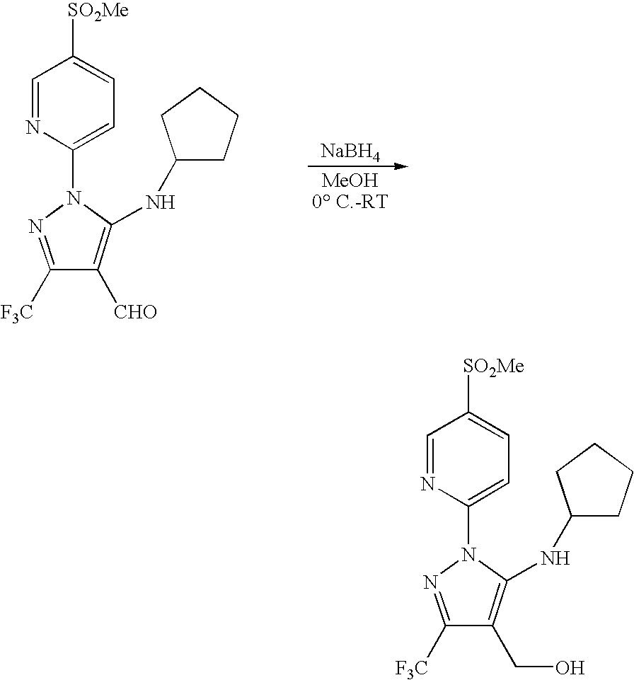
C1(N2N=C([F3C])C([CHO])=C2NC2CCCC2)=CC=C([SO2Me])C=N1.[NaBH4].C1(N2N=C([F3C])C(CO)=C2NC2CCCC2)=CC=C([SO2Me])C=N1
